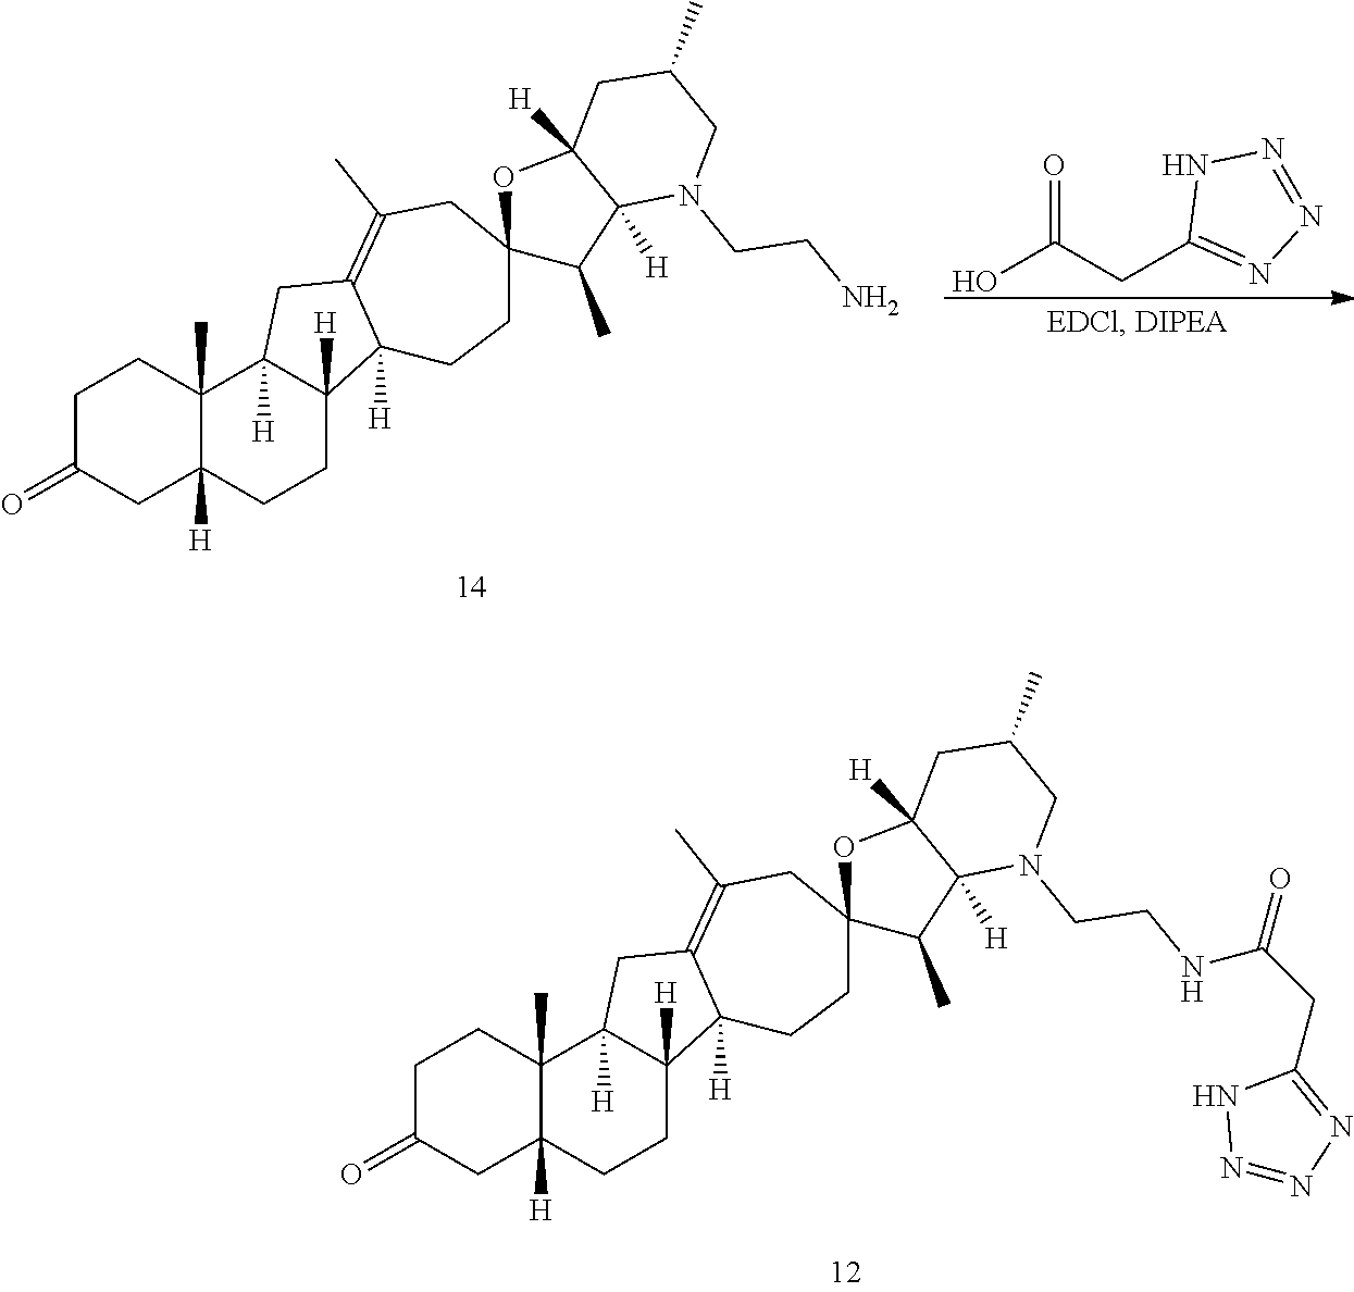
C1C(=O)CC2([H])C(C)(C1)C1([H])C([H])(CC2)C2([H])C(=C(C)CC3(C(C)C4([H])C([H])(O3)CC(C)CN4CCNC(CC3=NN=NN3)=O)CC2)C1.C1C(=O)CC2([H])C(C)(C1)C1([H])C([H])(CC2)C2([H])C(=C(C)CC3(C(C)C4([H])C([H])(O3)CC(C)CN4CCN)CC2)C1.OC(CC1=NN=NN1)=O
